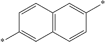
C1=CC2=C(C=C1*)C=CC(*)=C2
